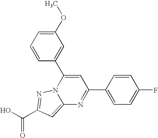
O=C(O)C1=NN2C(=C1)N=C(C1=CC=C(F)C=C1)C=C2C1=CC(OC)=CC=C1
